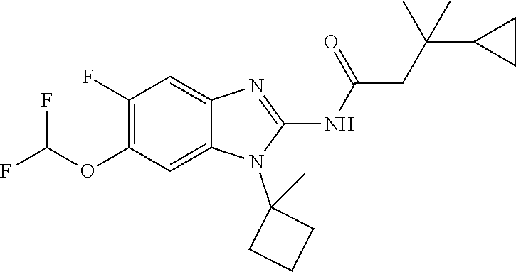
C1(F)=C(OC(F)F)C=C2C(=C1)N=C(NC(=O)CC(C1CC1)(C)C)N2C1(C)CCC1
